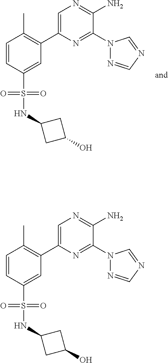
C1(C2=C(C)C=CC(S(=O)(=O)NC3CC(O)C3)=C2)=CN=C(N)C(N2N=CN=C2)=N1.C1(C2=C(C)C=CC(S(=O)(=O)NC3CC(O)C3)=C2)=CN=C(N)C(N2N=CN=C2)=N1
